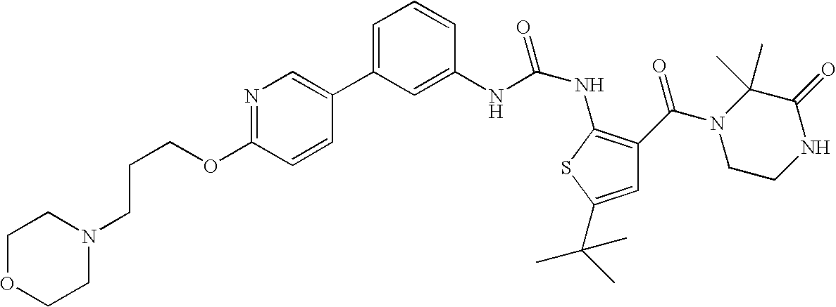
C1=C(C2=CN=C(OCCCN3CCOCC3)C=C2)C=C(NC(NC2=C(C(N3CCNC(=O)C3(C)C)=O)C=C(C(C)(C)C)S2)=O)C=C1
